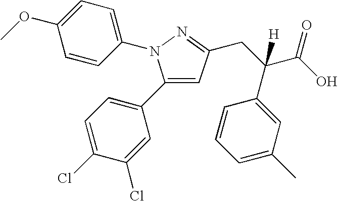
C1(C2=CC=C(Cl)C(Cl)=C2)=CC(CC(C(O)=O)(C2=CC(C)=CC=C2)[H])=NN1C1=CC=C(OC)C=C1
